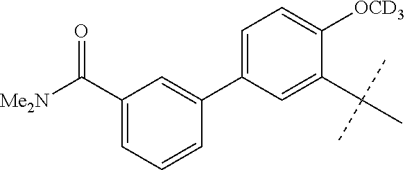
C1(C([Me2N])=O)=CC=CC(C2=CC=C([OCD3])C(C(C)(C)C)=C2)=C1
